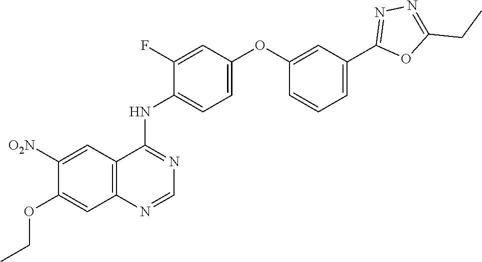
[O2N]C1=CC2=C(C=C1OCC)N=CN=C2NC1=CC=C(OC2=CC(C3=NN=C(CC)O3)=CC=C2)C=C1F
